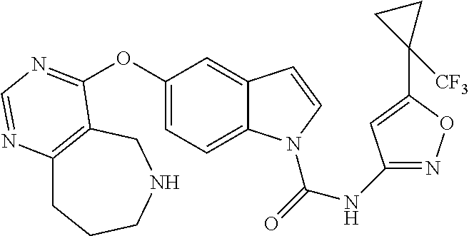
O(C1=CC=C2C(=C1)C=CN2C(=O)NC1=NOC(C2([CF3])CC2)=C1)C1=NC=NC2=C1CNCCC2
